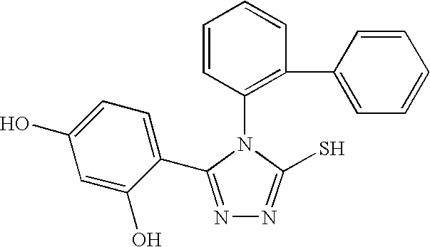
C1=CC(N2C(S)=NN=C2C2=CC=C(O)C=C2O)=C(C2=CC=CC=C2)C=C1
